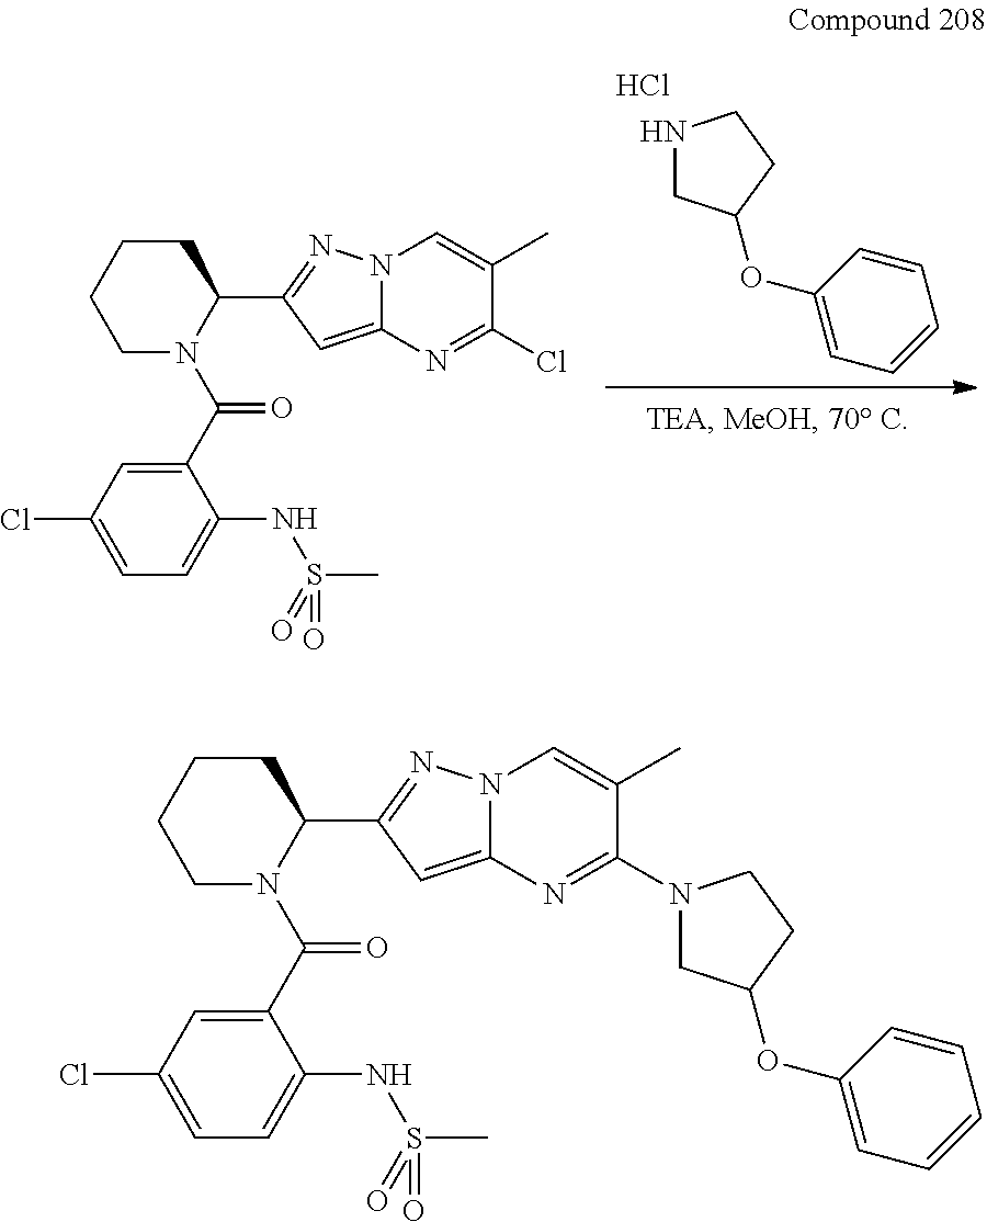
N1CC(OC2=CC=CC=C2)CC1.Cl.C1(C(N2C(C3=NN4C(=C3)N=C(Cl)C(C)=C4)CCCC2)=O)=CC(Cl)=CC=C1NS(C)(=O)=O.C1(C(N2C(C3=NN4C(=C3)N=C(N3CC(OC5=CC=CC=C5)CC3)C(C)=C4)CCCC2)=O)=CC(Cl)=CC=C1NS(C)(=O)=O
